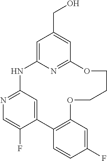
C12=CC(=NC=C1F)NC1=CC(CO)=CC(=N1)OCCCOC1=C2C=CC(F)=C1
